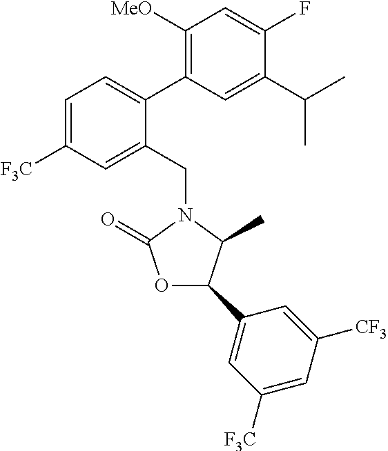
C1(C(C)C)=CC(C2=CC=C([F3C])C=C2CN2C(C)C(C3=CC([F3C])=CC([CF3])=C3)OC2=O)=C([MeO])C=C1F
